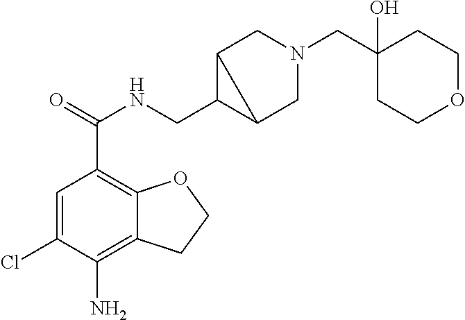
C1=C(Cl)C(N)=C2C(=C1C(=O)NCC1C3CN(CC4(O)CCOCC4)CC13)OCC2
